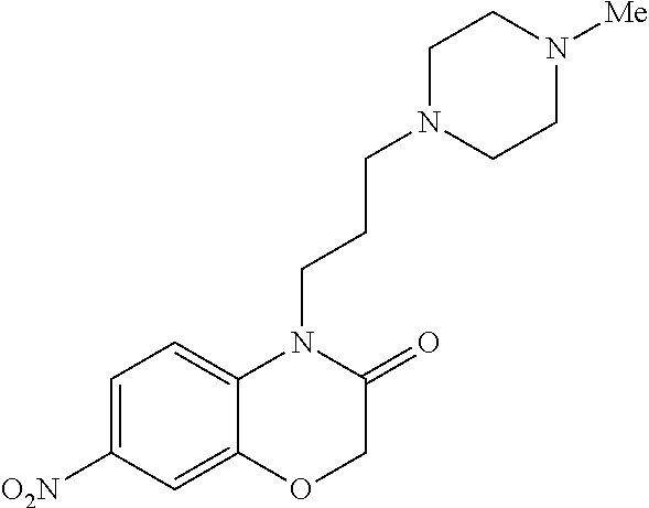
C1=C([O2N])C=C2C(=C1)N(CCCN1CCN([Me])CC1)C(=O)CO2
